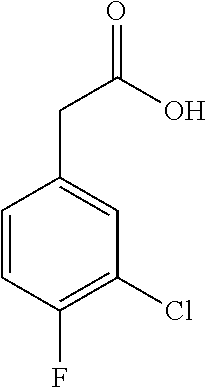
C1(CC(O)=O)=CC(Cl)=C(F)C=C1
